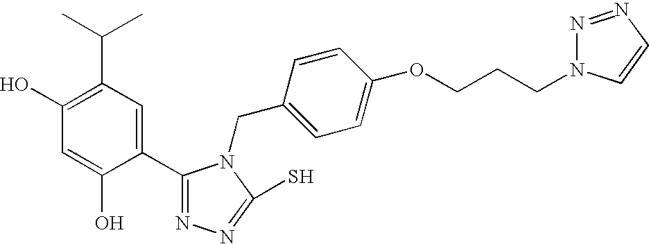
C1(O)=C(C(C)C)C=C(C2=NN=C(S)N2CC2=CC=C(OCCCN3N=NC=C3)C=C2)C(O)=C1
